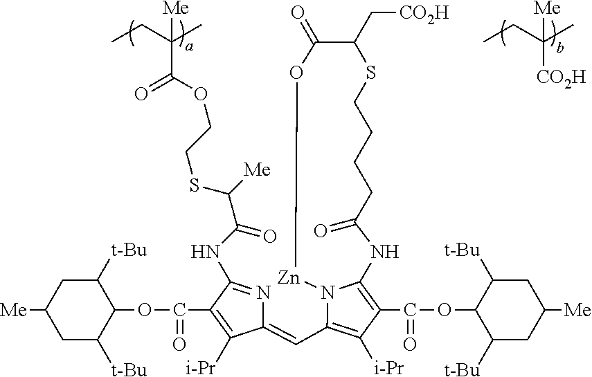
[Me]C1CC([t-Bu])C(OC(C2=C([i-Pr])C(=CC3=C([i-Pr])C(C(OC4C([t-Bu])CC([Me])CC4[t-Bu])=O)=C4N3[Zn]OC(=O)C(C[CO2H])SCCCCC(=O)N4)N=C2NC(C([Me])SCCOC(C(CC)(C)[Me])=O)=O)=O)C([t-Bu])C1.[CO2H]C(CC)(C)[Me]
